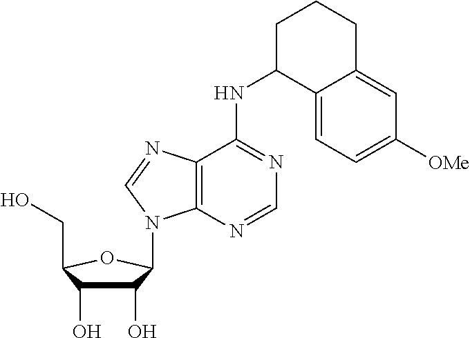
C1(NC2=NC=NC3=C2N=CN3C2C(O)C(O)C(CO)O2)C2=CC=C([OMe])C=C2CCC1
